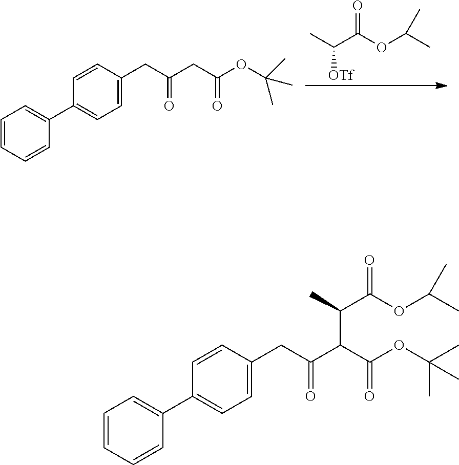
CC(C(OC(C)C)=O)[OTf].C1=CC=CC(C2=CC=C(CC(CC(OC(C)(C)C)=O)=O)C=C2)=C1.C1=CC=CC(C2=CC=C(CC(C(C(OC(C)(C)C)=O)C(C(OC(C)C)=O)C)=O)C=C2)=C1
